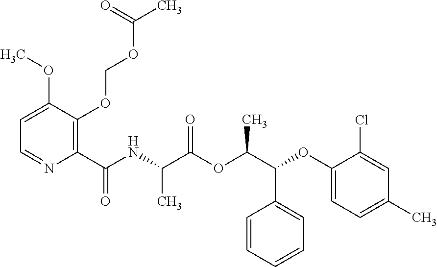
C1=C(OC)C(OCOC(C)=O)=C(C(NC(C(OC(C(OC2=CC=C(C)C=C2Cl)C2=CC=CC=C2)C)=O)C)=O)N=C1
